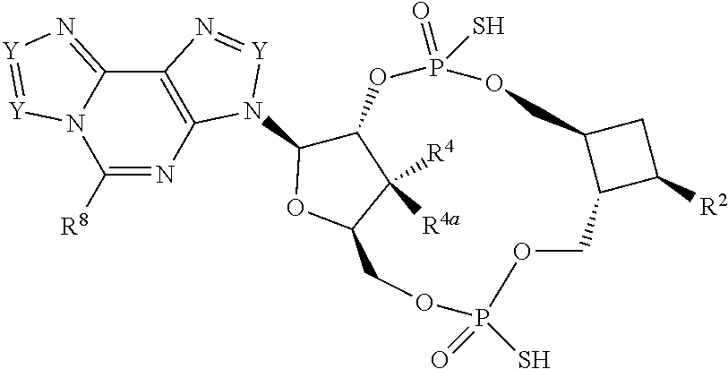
C12COP(S)(=O)OCC3C(COP(S)(=O)OC(C1([R4a])[R4])C(N1C4=C(C5=N[Y]=[Y]N5C([R8])=N4)N=[Y]1)O2)CC3[R2]
